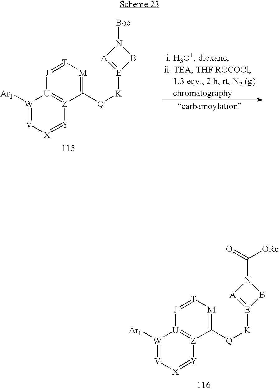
[W]1([Ar1])=[V][X]=[Y][Z]2=[U]1[J]=[T][M]=C2[Q][K][E]1=[A]N([Boc])B1.[W]1([Ar1])=[V][X]=[Y][Z]2=[U]1[J]=[T][M]=C2[Q][K][E]1=[A]N(C(=O)[ORc])B1
